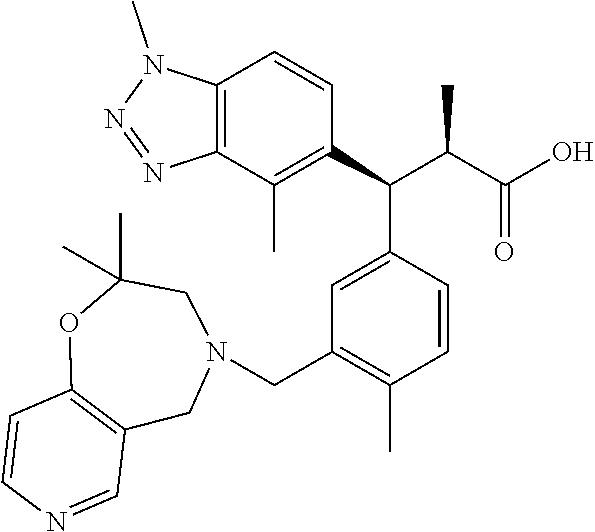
C1=C(C(C(C(=O)O)C)C2=C(C)C3=C(C=C2)N(C)N=N3)C=CC(C)=C1CN1CC2=C(OC(C)(C)C1)C=CN=C2
